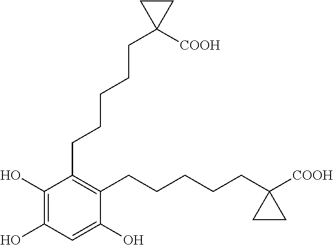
C1(O)=C(O)C=C(O)C(CCCCCC2([COOH])CC2)=C1CCCCCC1([COOH])CC1
